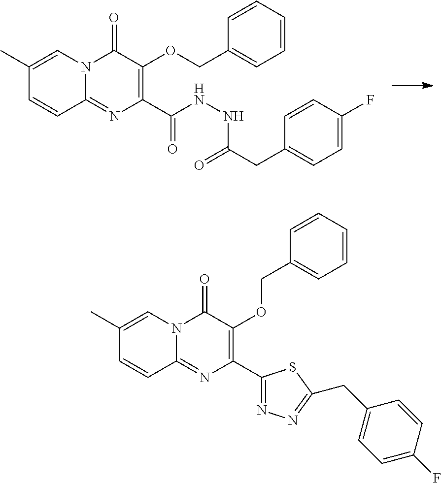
C1=CC(C)=CN2C1=NC(C(NNC(CC1=CC=C(F)C=C1)=O)=O)=C(OCC1=CC=CC=C1)C2=O.C1=CC(C)=CN2C1=NC(C1=NN=C(CC3=CC=C(F)C=C3)S1)=C(OCC1=CC=CC=C1)C2=O
